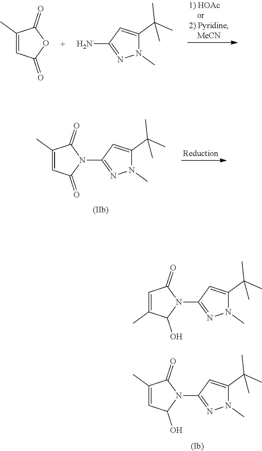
C1(C)=CC(=O)OC1=O.N1(C)C(C(C)(C)C)=CC(N)=N1.C1(C)=CC(=O)N(C2=NN(C)C(C(C)(C)C)=C2)C1=O.C1=C(C)C(O)N(C2=NN(C)C(C(C)(C)C)=C2)C1=O.C1(C)=CC(O)N(C2=NN(C)C(C(C)(C)C)=C2)C1=O
